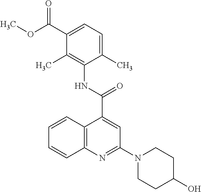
C1(C(=O)OC)=CC=C(C)C(NC(C2=CC(N3CCC(O)CC3)=NC3=C2C=CC=C3)=O)=C1C
